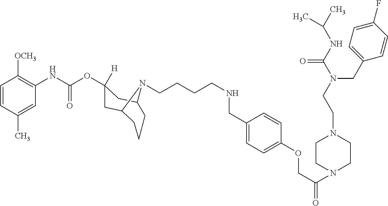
C1=CC(C)=CC(NC(OC2([H])CC3CCCC(C2)N3CCCCNCC2=CC=C(OCC(N3CCN(CCN(C(NC(C)C)=O)CC4=CC=C(F)C=C4)CC3)=O)C=C2)=O)=C1[OCH3]
